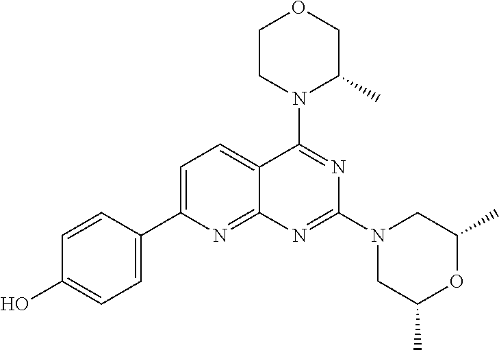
C1=C(C2=CC=C(O)C=C2)N=C2C(=C1)C(N1C(C)COCC1)=NC(N1CC(C)OC(C)C1)=N2
